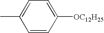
C1=CC([OC12H25])=CC=C1C
